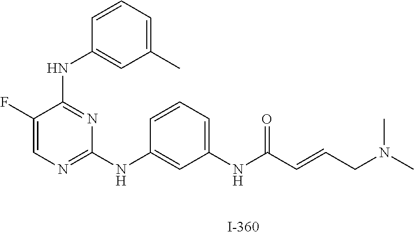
C1(F)=CN=C(NC2=CC(NC(C=CCN(C)C)=O)=CC=C2)N=C1NC1=CC(C)=CC=C1
